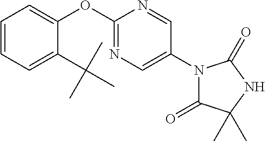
C1=CC=C(C(C)(C)C)C(OC2=NC=C(N3C(=O)C(C)(C)NC3=O)C=N2)=C1
